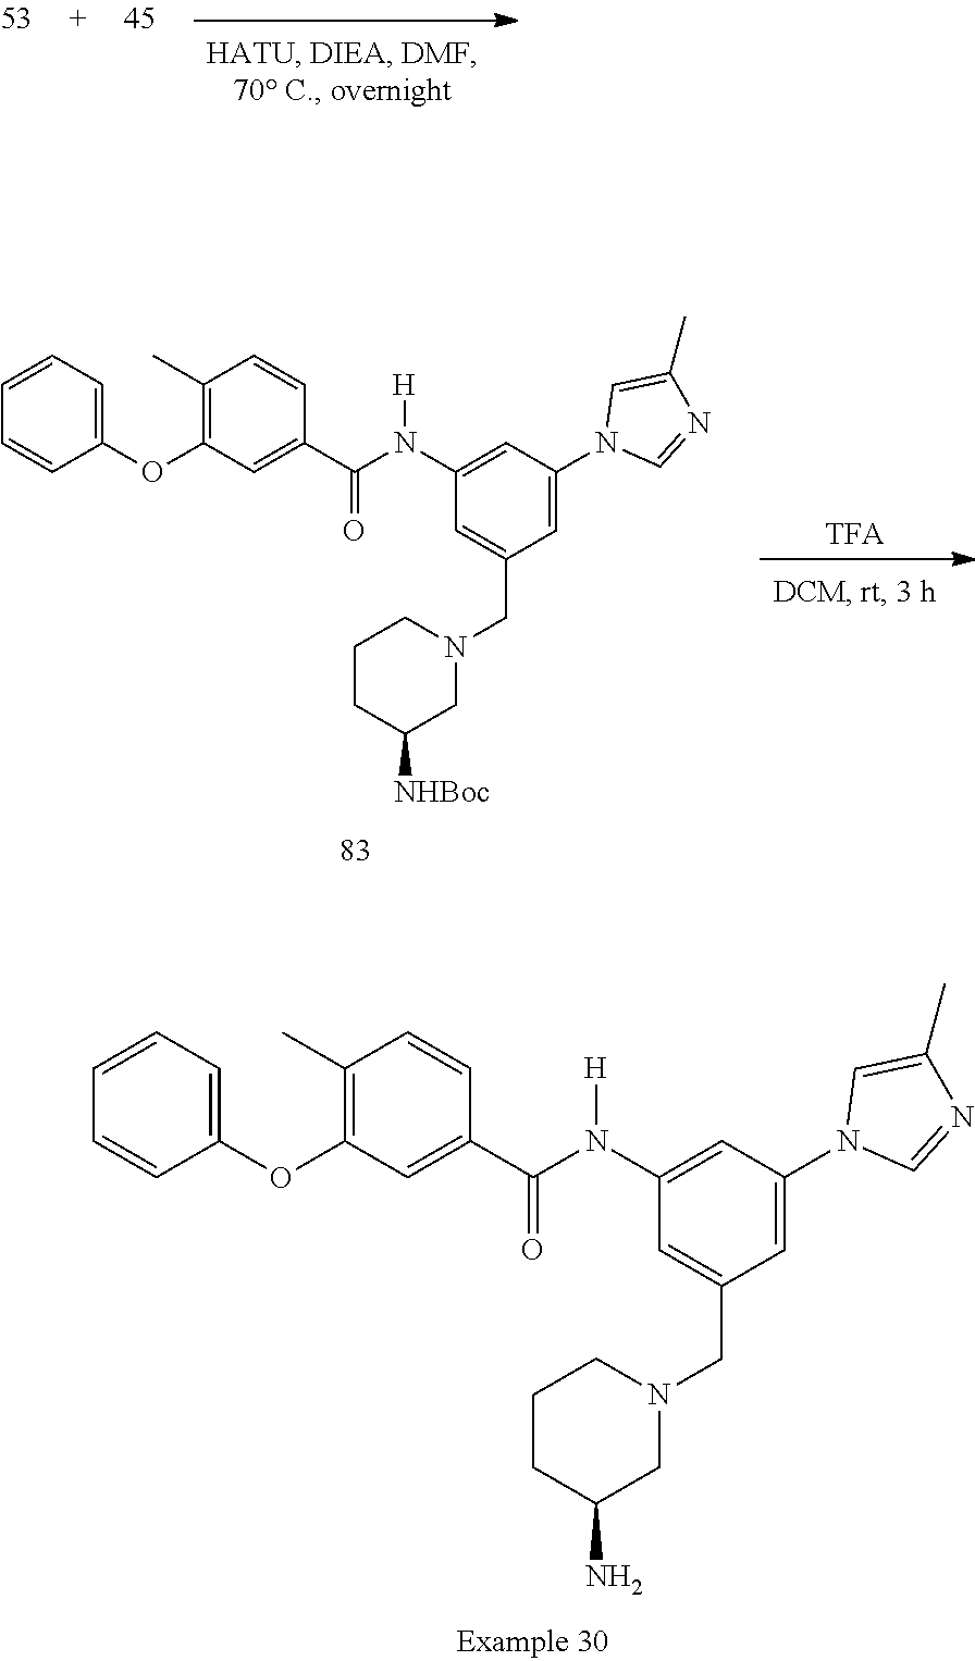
C1(OC2=C(C)C=CC(C(N(C3=CC(N4C=NC(C)=C4)=CC(CN4CCCC(N)C4)=C3)[H])=O)=C2)=CC=CC=C1.[TFA].C1(OC2=C(C)C=CC(C(N(C3=CC(N4C=NC(C)=C4)=CC(CN4CCCC([NHBoc])C4)=C3)[H])=O)=C2)=CC=CC=C1
